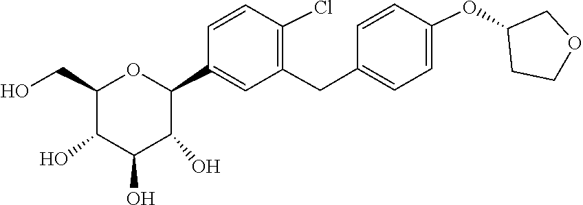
C1(Cl)=C(CC2=CC=C(OC3COCC3)C=C2)C=C(C2OC(CO)C(O)C(O)C2O)C=C1
